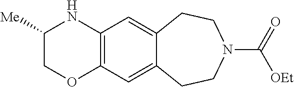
C1OC2=C(NC1[Me])C=C1C(=C2)CCN(C(=O)[OEt])CC1
